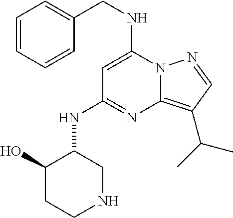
C(NC1=CC(NC2C(O)CCNC2)=NC2=C(C(C)C)C=NN12)C1=CC=CC=C1
